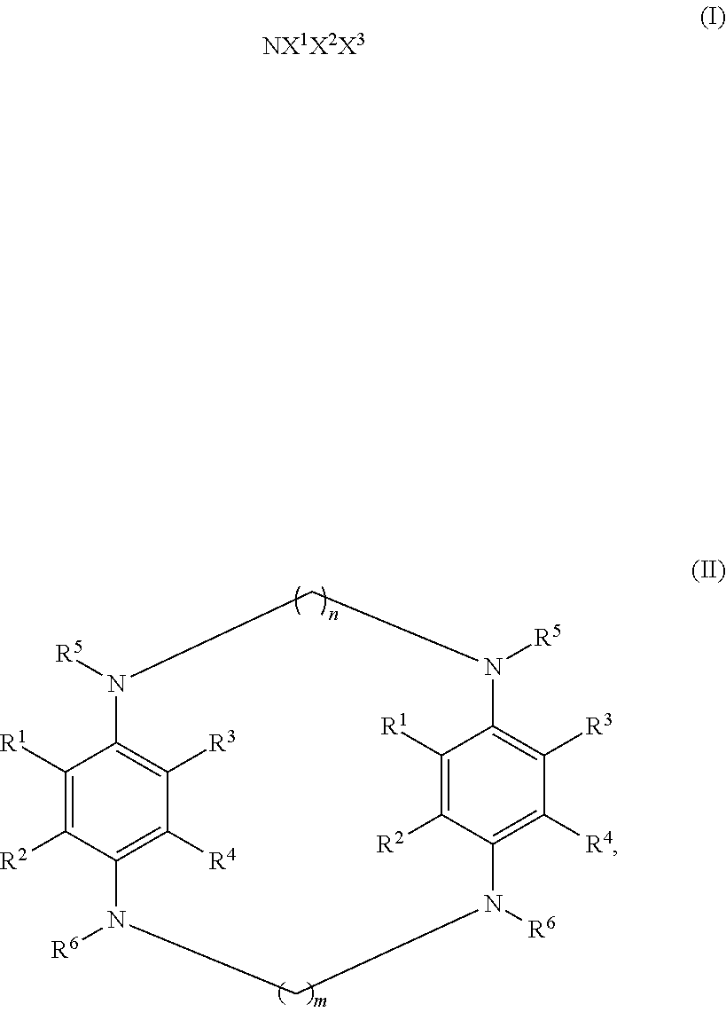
C1([R1])=C([R2])C2=C([R4])C([R3])=C1N([R5])CN([R5])C1=C([R3])C([R4])=C(C([R2])=C1[R1])N([R6])CN2[R6].[NX1X2X3]
